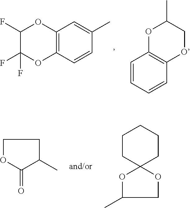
C12=C(C=CC(C)=C1)OC(F)(F)C(F)O2.C1=CC=CC2=C1OC(C)CO2.C1OC(=O)C(C)C1.C1OC2(OC1C)CCCCC2
